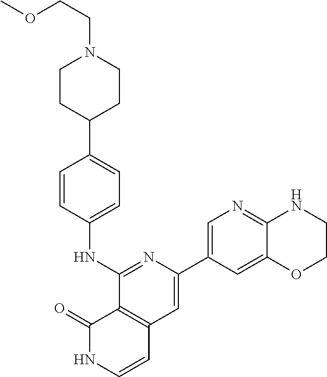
C1(=O)NC=CC2=C1C(NC1=CC=C(C3CCN(CCOC)CC3)C=C1)=NC(C1=CN=C3C(=C1)OCCN3)=C2
